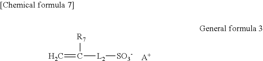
C=C([R7])[L2][SO3-].[A+]
